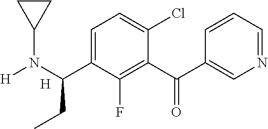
N1=CC=CC(C(C2=C(F)C(C(N([H])C3CC3)CC)=CC=C2Cl)=O)=C1.[H]
